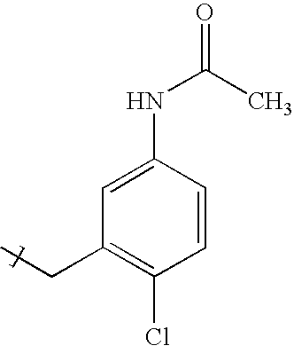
C1=C(NC(C)=O)C=CC(Cl)=C1CC
